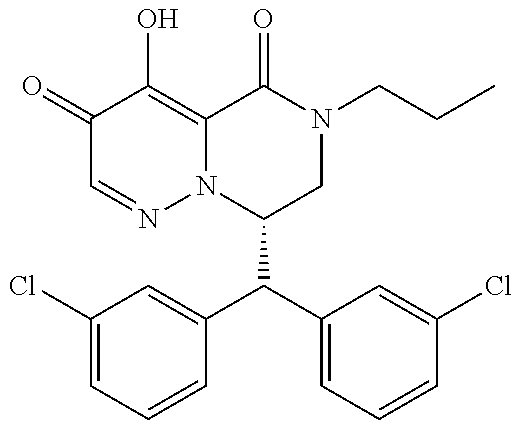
C1(C(C2=CC(Cl)=CC=C2)C2=CC=CC(Cl)=C2)CN(CCC)C(=O)C2=C(O)C(=O)C=NN12
